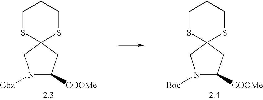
C1SC2(SCC1)CN([Boc])C([COOMe])C2.C1SC2(SCC1)CN([Cbz])C([COOMe])C2
